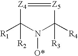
[Z4]1=[Z5]C([R4])([R3])N([O*])C1([R1])[R2]
